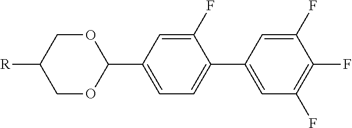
C1(C2=CC=C(C3=CC(F)=C(F)C(F)=C3)C(F)=C2)OCC([R])CO1
